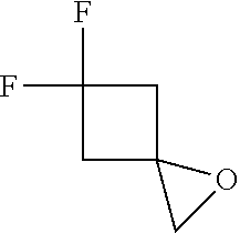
C1C2(CC1(F)F)CO2
